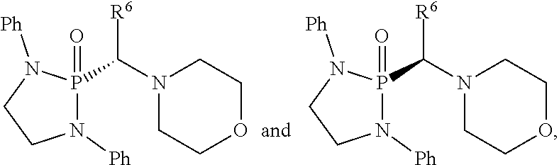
N1(C([R6])P2(=O)N([Ph])CCN2[Ph])CCOCC1.N1(C([R6])P2(=O)N([Ph])CCN2[Ph])CCOCC1
